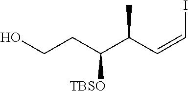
OCCC(C(C=CI)C)[TBSO]
